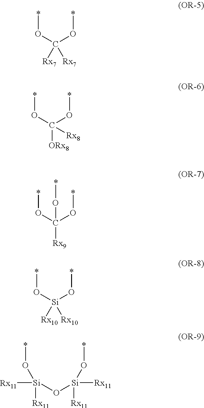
*OC(O*)([Rx7])[Rx7].*OC(O*)([ORx8])[Rx8].*OC(O*)([Rx9])O*.*O[Si](O*)([Rx10])[Rx10].[Rx11][Si]([Rx11])(O[Si]([Rx11])([Rx11])O*)O*
